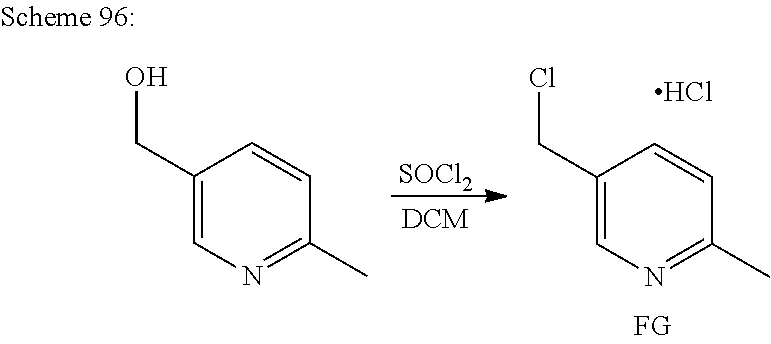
[SOCl2].C1(CO)=CN=C(C)C=C1.C1(CCl)=CN=C(C)C=C1.Cl
